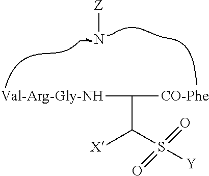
[Val-Arg-Gly-NH]C(C(S(=O)(=O)[Y])[X])[CO-Phe].N[Z]
